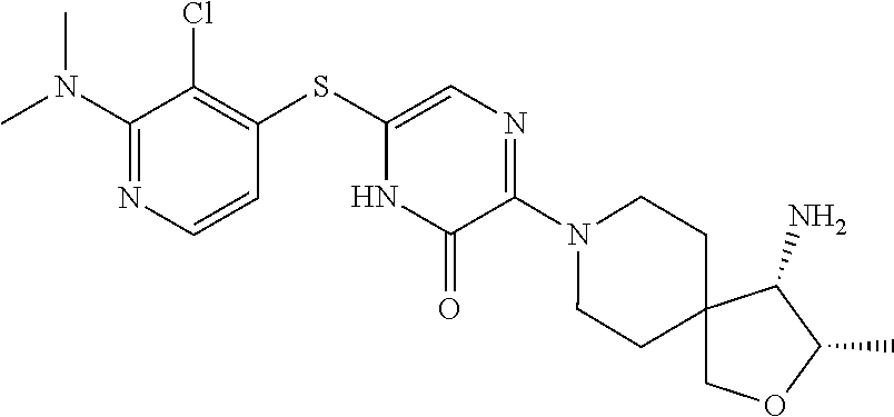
N1(C2=NC=C(SC3=C(Cl)C(N(C)C)=NC=C3)NC2=O)CCC2(CC1)COC(C)C2N
